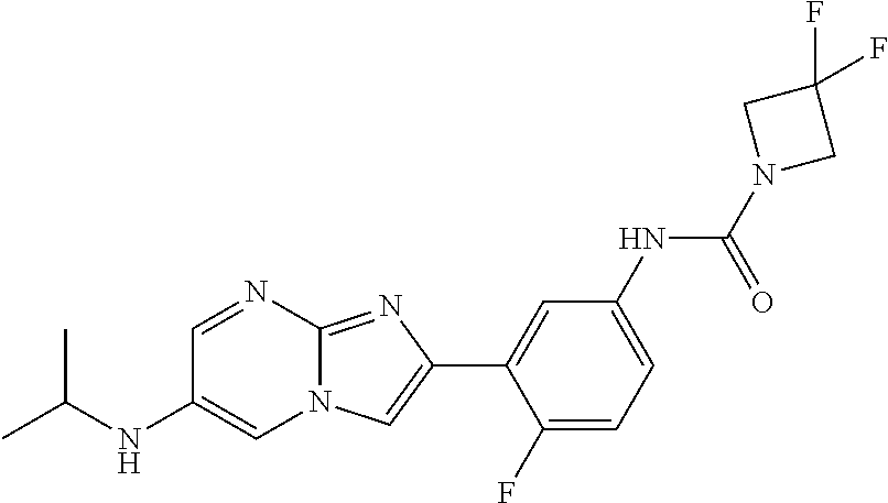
C1=NC2=NC(C3=CC(NC(N4CC(F)(F)C4)=O)=CC=C3F)=CN2C=C1NC(C)C
